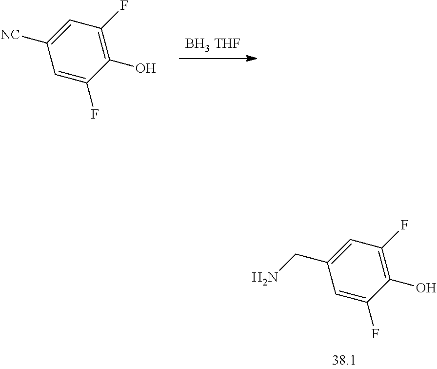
C1=C(F)C(O)=C(F)C=C1CN.[BH3 THF].C1=C(F)C(O)=C(F)C=C1[NC]
